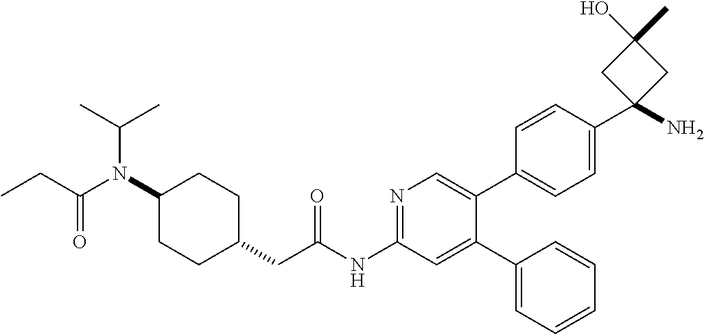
C1(N(C(CC)=O)C(C)C)CCC(CC(NC2=NC=C(C3=CC=C(C4(N)CC(C)(O)C4)C=C3)C(C3=CC=CC=C3)=C2)=O)CC1
